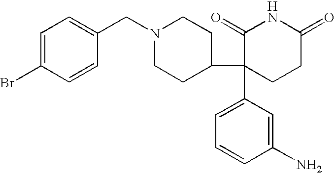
C1=C(Br)C=CC(CN2CCC(C3(C4=CC=CC(N)=C4)CCC(=O)NC3=O)CC2)=C1
